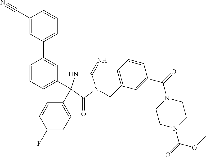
C1(=N)NC(C2=CC=C(F)C=C2)(C2=CC=CC(C3=CC=CC(C#N)=C3)=C2)C(=O)N1CC1=CC=CC(C(=O)N2CCN(C(=O)OC)CC2)=C1
